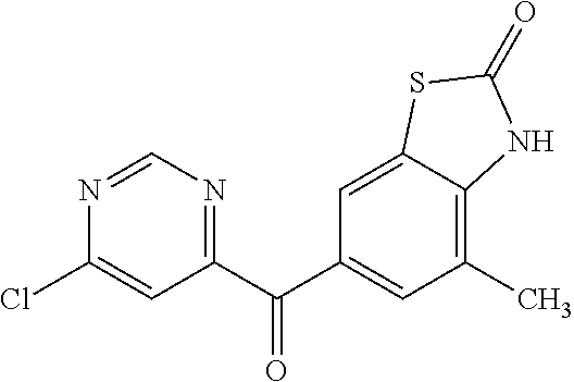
C1=C2C(=C(C)C=C1C(C1=NC=NC(Cl)=C1)=O)NC(=O)S2
